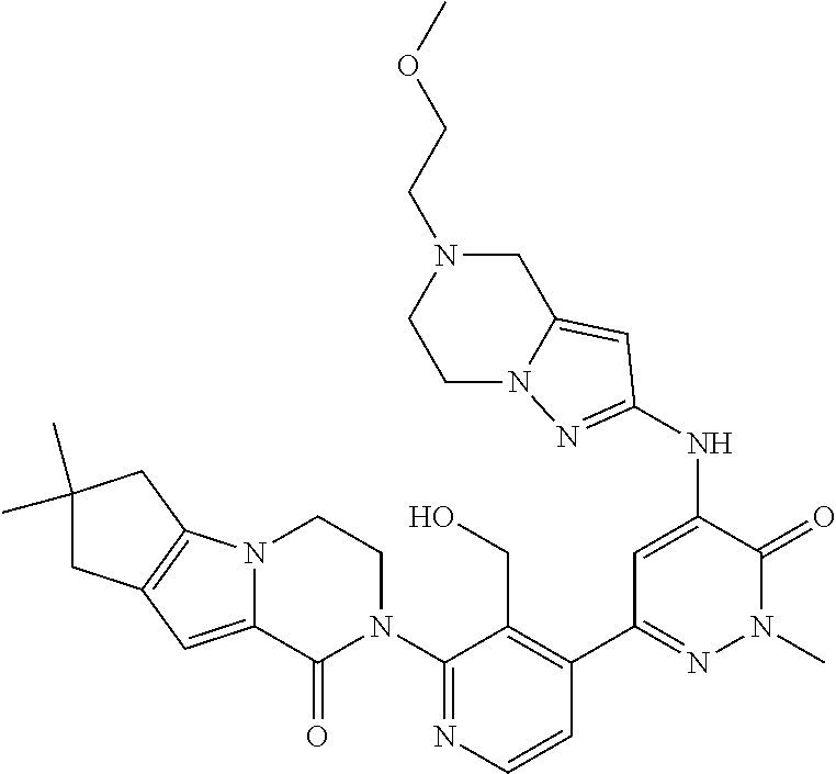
C1(N2CCN3C(=CC4=C3CC(C)(C)C4)C2=O)=NC=CC(C2=NN(C)C(=O)C(NC3=NN4C(=C3)CN(CCOC)CC4)=C2)=C1CO
